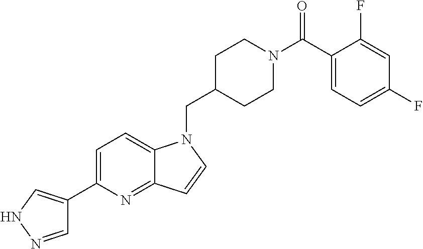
C1=NNC=C1C1=CC=C2C(=N1)C=CN2CC1CCN(C(C2=CC=C(F)C=C2F)=O)CC1
